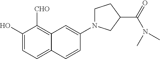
C1(O)=CC=C2C(=C1[CHO])C=C(N1CCC(C(=O)N(C)C)C1)C=C2
